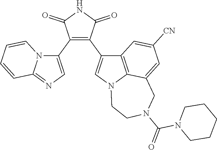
C1(C2=CN=C3N2C=CC=C3)=C(C2=CN3C4=C2C=C([CN])C=C4CN(C(=O)N2CCCCC2)CC3)C(=O)NC1=O
